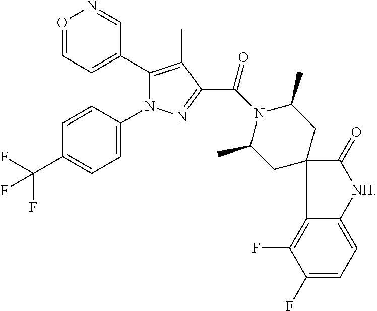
O1=CC=C(C2=C(C)C(C(=O)N3C(C)CC4(CC3C)C(=O)[NH]C3=CC=C(F)C(F)=C43)=NN2C2=CC=C(C(F)(F)F)C=C2)C=N1
